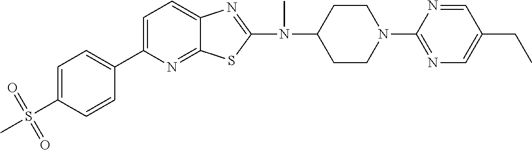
C1=C(C2=CC=C(S(=O)(=O)C)C=C2)N=C2C(=C1)N=C(N(C1CCN(C3=NC=C(CC)C=N3)CC1)C)S2
